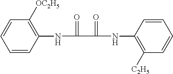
C1=CC(NC(=O)C(=O)NC2=C([C2H5])C=CC=C2)=C([OC2H5])C=C1
